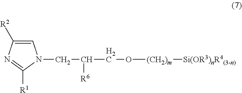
C1=C([R2])N=C([R1])N1CC(CO[(CH2)m][Si(OR3)nR4(3-n)])[R6]
